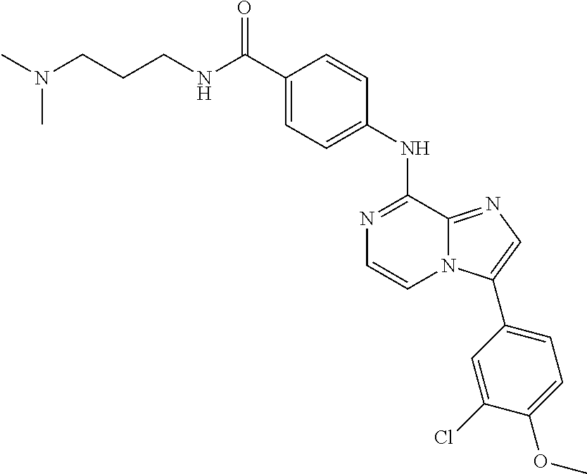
C1(C(NCCCN(C)C)=O)=CC=C(NC2=NC=CN3C2=NC=C3C2=CC=C(OC)C(Cl)=C2)C=C1
